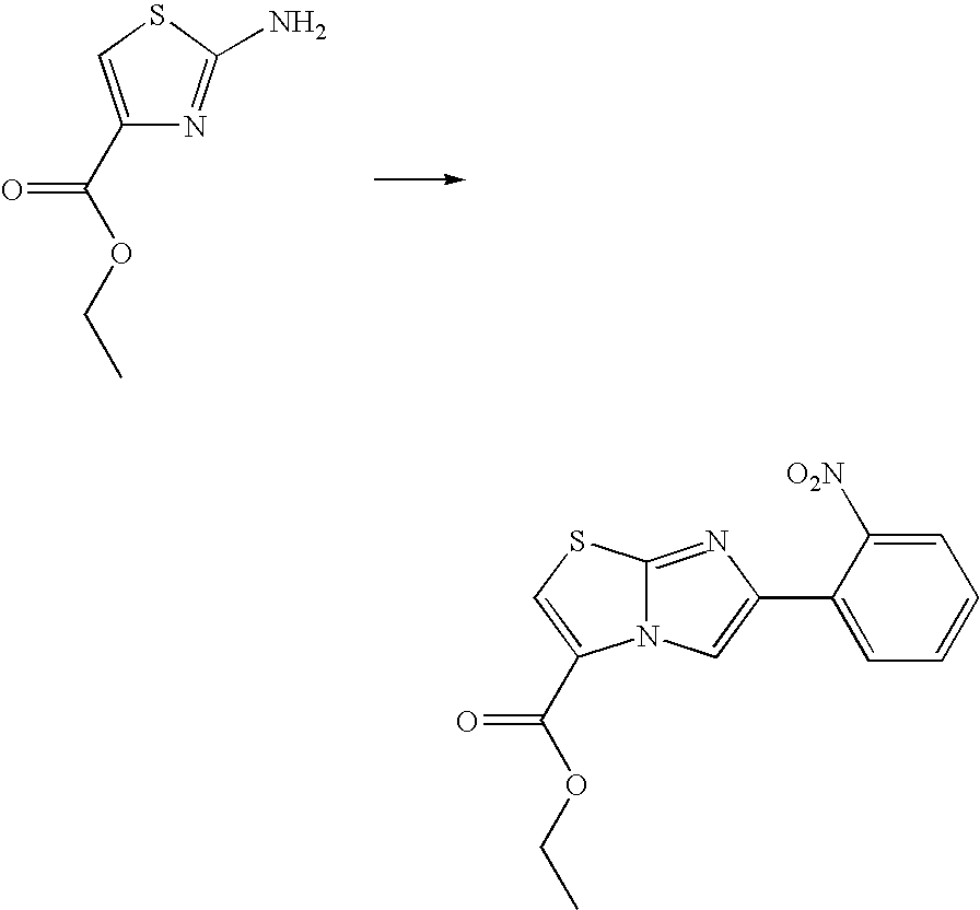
C1(C(OCC)=O)=CSC(N)=N1.N12C(=NC(C3=CC=CC=C3[O2N])=C1)SC=C2C(OCC)=O
